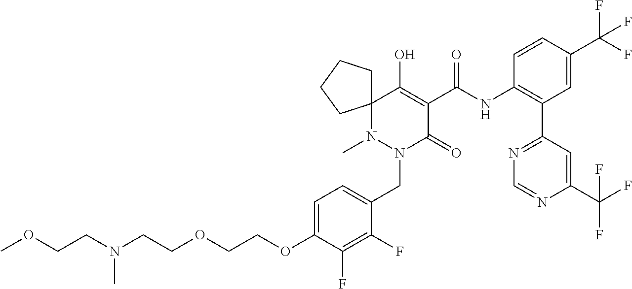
C12(N(C)N(CC3=CC=C(OCCOCCN(CCOC)C)C(F)=C3F)C(=O)C(C(NC3=C(C4=NC=NC(C(F)(F)F)=C4)C=C(C(F)(F)F)C=C3)=O)=C1O)CCCC2
